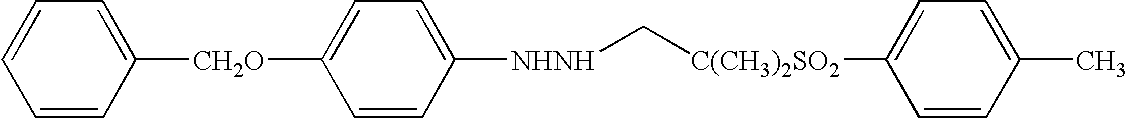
C1=CC([CH2O]C2=CC=C([NHNH]C[C(CH3)2SO2]C3=CC=C(C)C=C3)C=C2)=CC=C1
